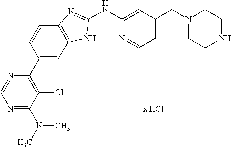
N1(CC2=CC=NC(NC3=NC4=C(C=C(C5=C(Cl)C(N(C)C)=NC=N5)C=C4)N3)=C2)CCNCC1
